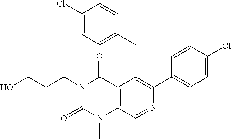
C12=C(C=NC(C3=CC=C(Cl)C=C3)=C1CC1=CC=C(Cl)C=C1)N(C)C(=O)N(CCCO)C2=O
